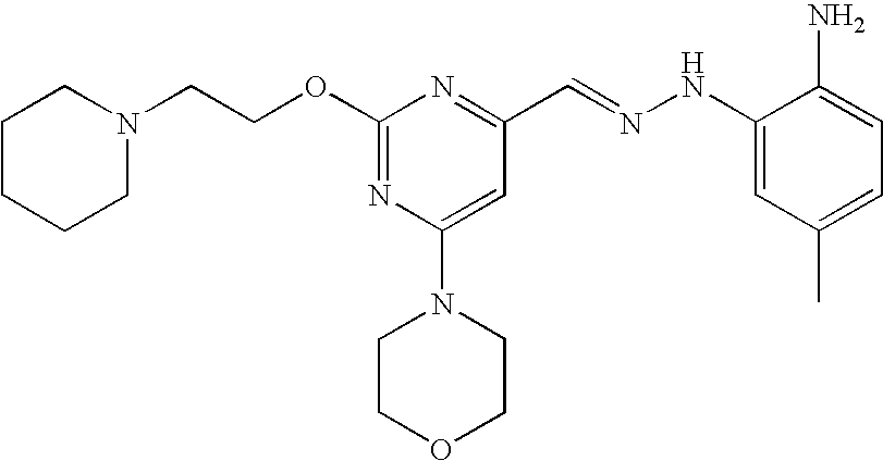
C(COC1=NC(N2CCOCC2)=CC(C=NNC2=CC(C)=CC=C2N)=N1)N1CCCCC1
